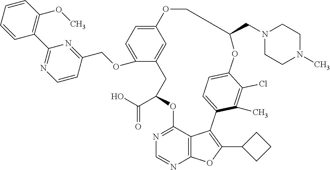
C12=NC=NC3=C1C(=C(C1CCC1)O3)C1=CC=C(C(Cl)=C1C)OC(CN1CCN(C)CC1)COC1=CC=C(OCC3=NC(C4=C(OC)C=CC=C4)=NC=C3)C(=C1)CC(C(=O)O)O2
